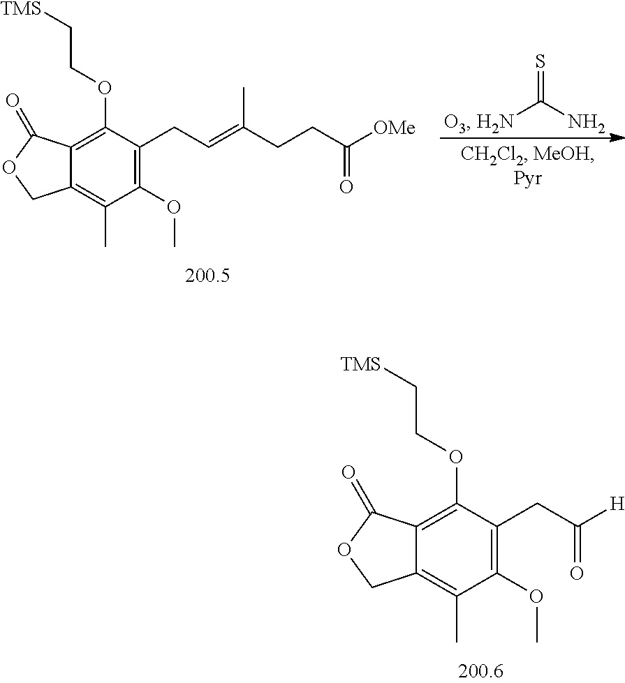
C1(OCC[TMS])=C2C(=C(C)C(OC)=C1CC([H])=O)COC2=O.NC(N)=S.[O3].C1(OCC[TMS])=C2C(=C(C)C(OC)=C1CC=C(CCC([OMe])=O)C)COC2=O
